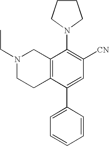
N1(CC)CCC2=C(C1)C(N1CCCC1)=C([CN])C=C2C1=CC=CC=C1
